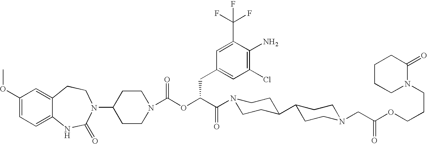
C1(OC)=CC=C2C(=C1)CCN(C1CCN(C(OC(C(N3CCC(C4CCN(CC(OCCCN5C(=O)CCCC5)=O)CC4)CC3)=O)CC3=CC(Cl)=C(N)C(C(F)(F)F)=C3)=O)CC1)C(=O)N2
